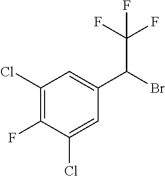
C1(Cl)=C(F)C(Cl)=CC(C(Br)C(F)(F)F)=C1
